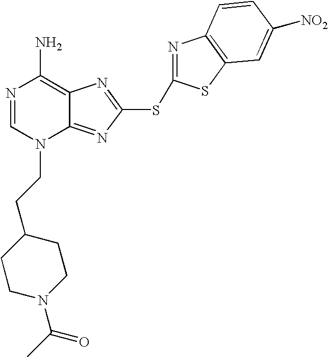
C1N(C(C)=O)CCC(CCN2C3=NC(SC4=NC5=C(S4)C=C([NO2])C=C5)=NC3=C(N)N=C2)C1
